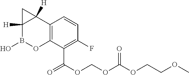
C12=C(C(C(OCOC(OCCOC)=O)=O)=C(F)C=C1)OB(O)C1([H])C2([H])C1
